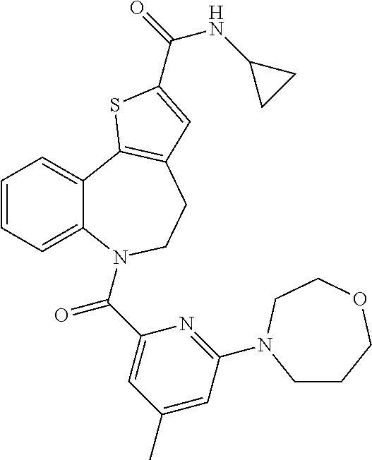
C1=CC=C2C(=C1)C1=C(CCN2C(C2=CC(C)=CC(N3CCCOCC3)=N2)=O)C=C(C(=O)NC2CC2)S1
